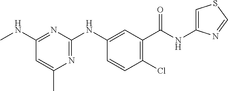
C1=CC(Cl)=C(C(NC2=CSC=N2)=O)C=C1NC1=NC(C)=CC(NC)=N1
